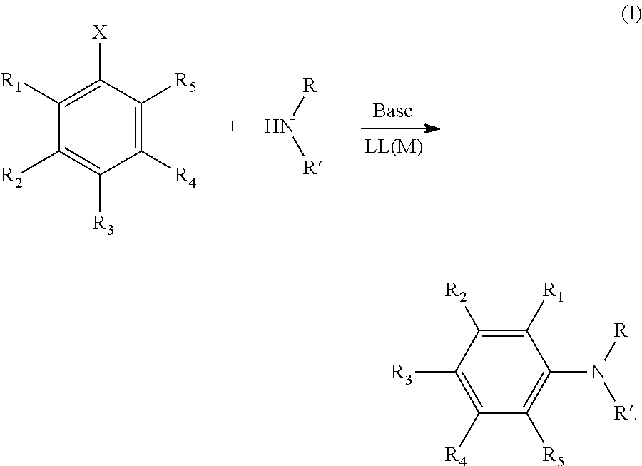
C1([R4])=C([R5])C([X])=C([R1])C([R2])=C1[R3].[R]N[R].C1([R1])=C([R2])C([R3])=C([R4])C([R5])=C1N([R])[R]
